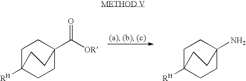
C1C2([RH])CCC(C(=O)[OR])(C1)CC2.C1C2([RH])CCC(N)(C1)CC2
